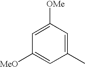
C1(C)=CC([OMe])=CC([MeO])=C1
